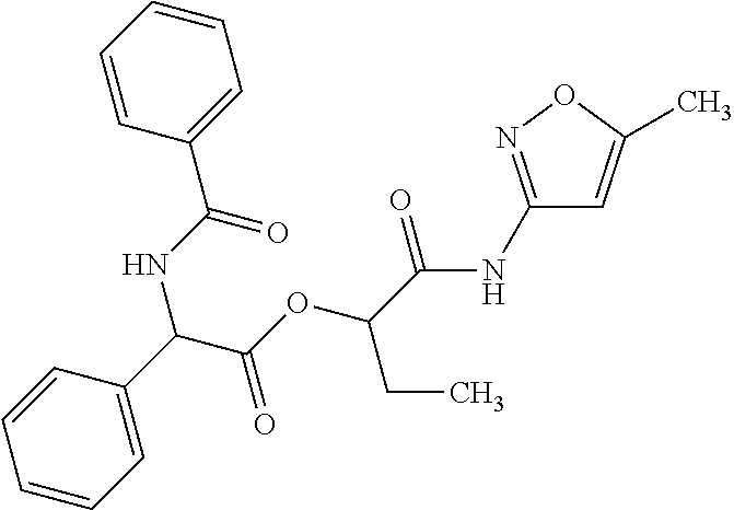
C(C(OC(C(=O)NC1=NOC(C)=C1)CC)=O)(C1=CC=CC=C1)NC(C1=CC=CC=C1)=O
